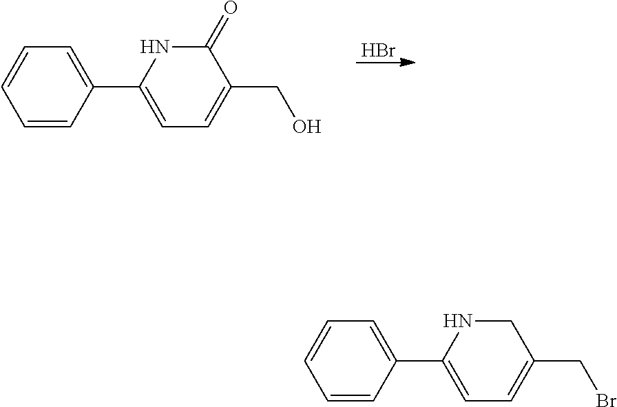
C1(C2=CC=CC=C2)=CC=C(CO)C(=O)N1.Br.C1(C2=CC=CC=C2)=CC=C(CBr)CN1
